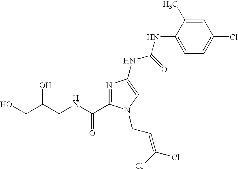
C(NC(=O)C1=NC(NC(NC2=CC=C(Cl)C=C2C)=O)=CN1CC=C(Cl)Cl)C(CO)O
